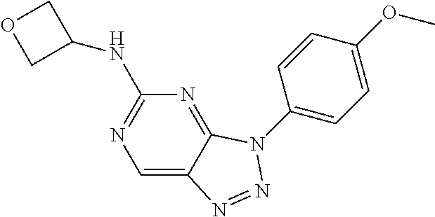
C1(N2C3=NC(NC4COC4)=NC=C3N=N2)=CC=C(OC)C=C1
